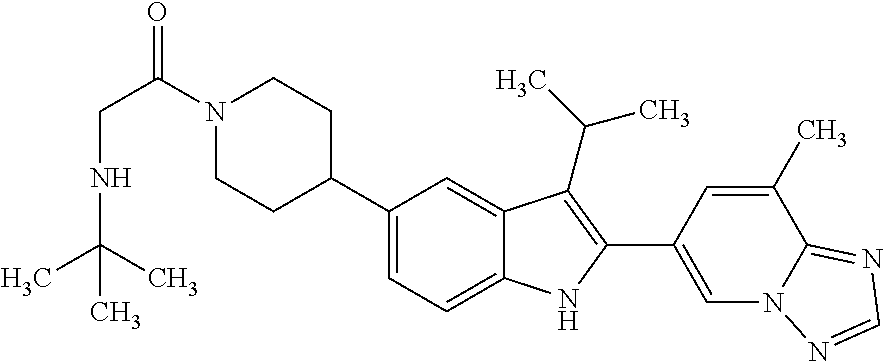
C(NC(C)(C)C)C(N1CCC(C2=CC=C3C(=C2)C(C(C)C)=C(C2=CN4C(=NC=N4)C(C)=C2)N3)CC1)=O
